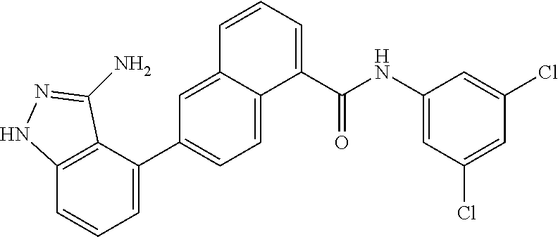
C12=C(C(C3=CC=C4C(=C3)C=CC=C4C(NC3=CC(Cl)=CC(Cl)=C3)=O)=CC=C1)C(N)=NN2
